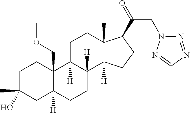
C1C(C)(O)CC2([H])C(COC)(C1)C1([H])C([H])(CC2)C2([H])C(C)(CC1)C(C(=O)CN1N=NC(C)=N1)CC2
